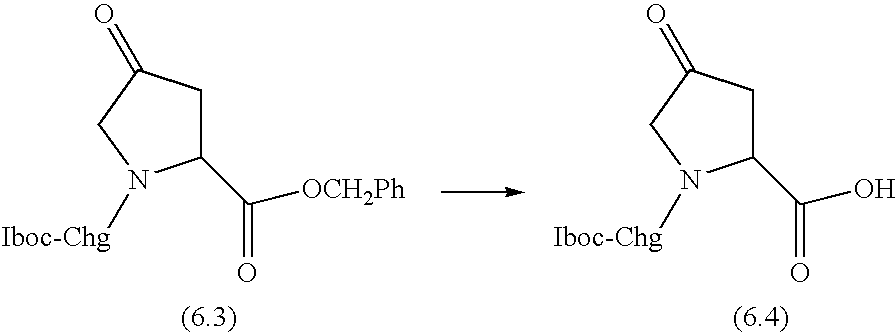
C1(C(=O)[OCH2Ph])CC(=O)CN1[Iboc-Chg].C1(C(=O)O)CC(=O)CN1[Iboc-Chg]
